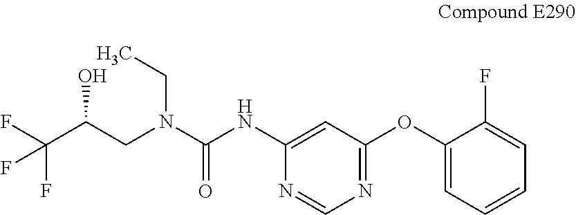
N(C1=CC(OC2=CC=CC=C2F)=NC=N1)C(N(CC)CC(C(F)(F)F)O)=O
